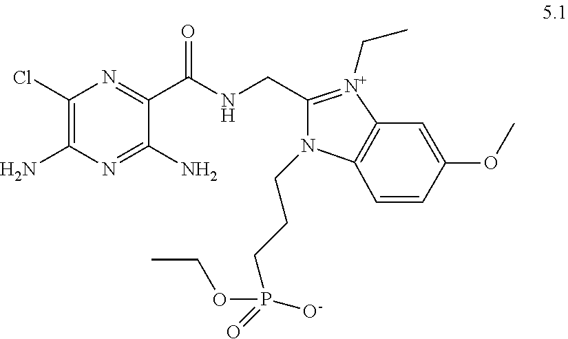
C1(Cl)=C(N)N=C(N)C(C(NCC2=[N+](CC)C3=C(N2CCCP(=O)([O-])OCC)C=CC(OC)=C3)=O)=N1
